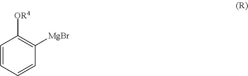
C1=CC=CC([MgBr])=C1[OR4]
